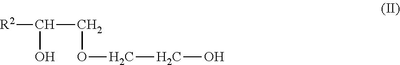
OC(COCCO)[R2]
